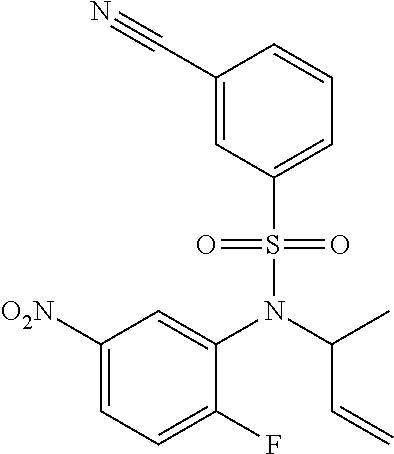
[O2N]C1=CC=C(F)C(N(C(C=C)C)S(C2=CC=CC(C#N)=C2)(=O)=O)=C1
